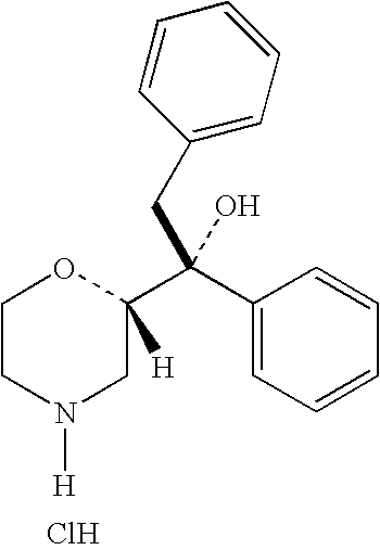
C1CN([H])CC(C(C2=CC=CC=C2)(CC2=CC=CC=C2)O)([H])O1.Cl
